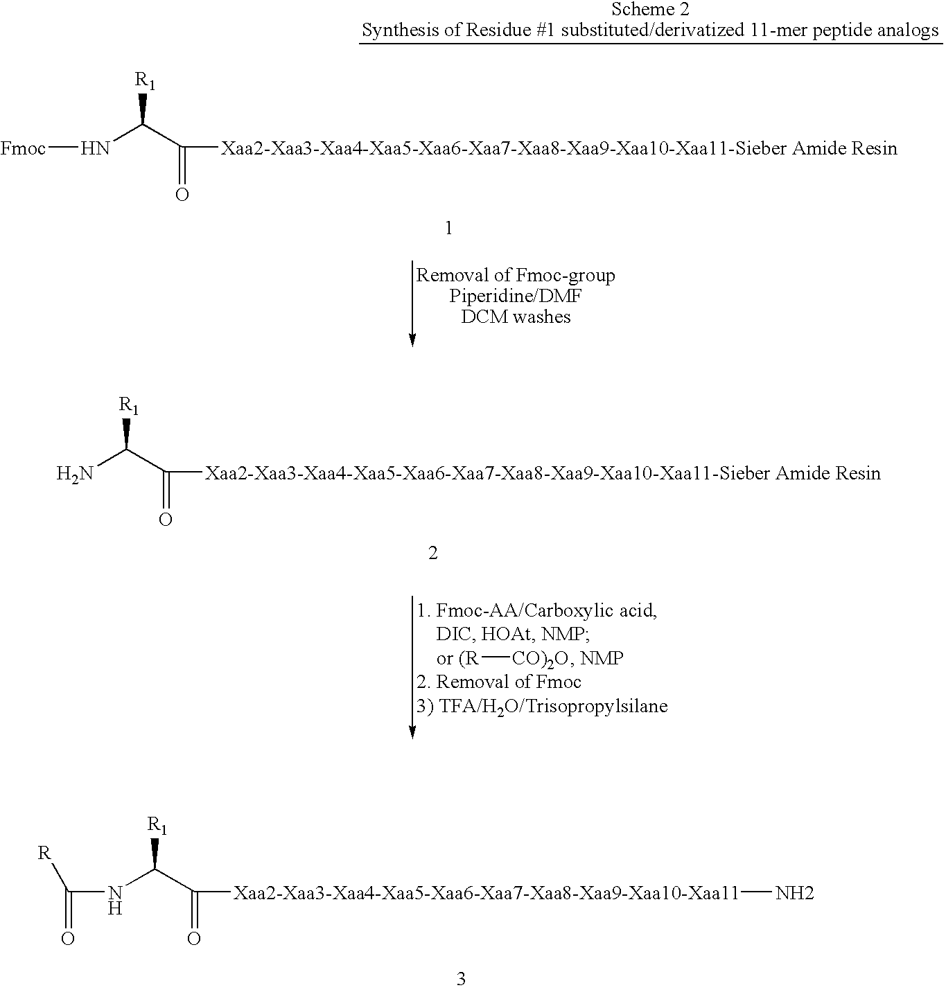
[(R][CO)2O].NC(C(=O)[Xaa2-Xaa3-Xaa4-Xaa5-Xaa6-Xaa7-Xaa8-Xaa9-Xaa10-Xaa11-Sieber Amide Resin])[R1].N(C(C(=O)[Xaa2-Xaa3-Xaa4-Xaa5-Xaa6-Xaa7-Xaa8-Xaa9-Xaa10-Xaa11]N)[R1])C(=O)[R].N(C(C(=O)[Xaa2-Xaa3-Xaa4-Xaa5-Xaa6-Xaa7-Xaa8-Xaa9-Xaa10-Xaa11-Sieber Amide Resin])[R1])[Fmoc]
